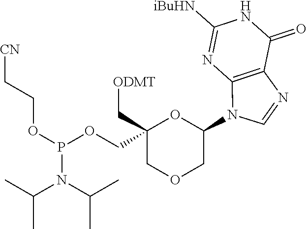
C1(N2C3=C(N=C2)C(=O)NC([iBuHN])=N3)OC(COP(OCC[CN])N(C(C)C)C(C)C)(C[ODMT])COC1
